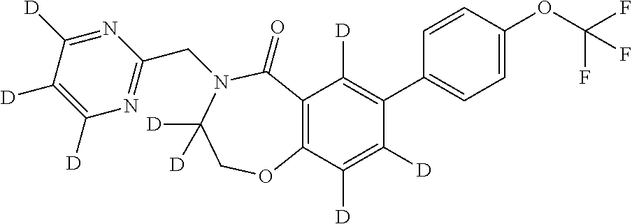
C12=C(C([D])=C([D])C(C3=CC=C(OC(F)(F)F)C=C3)=C1[D])OCC([D])([D])N(CC1=NC([D])=C([D])C([D])=N1)C2=O
